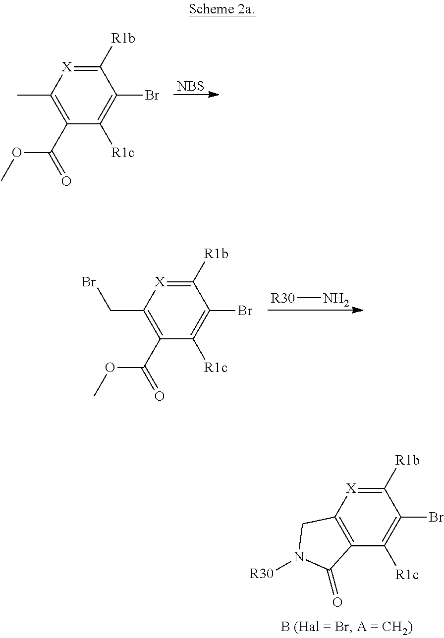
[NBS].C1([R1b])=[X]C(C)=C(C(=O)OC)C([R1c])=C1Br.[R30]N.C1([R1b])=[X]C(CBr)=C(C(=O)OC)C([R1c])=C1Br.C1([R1b])=[X]C2=C(C([R1c])=C1Br)C(=O)N([R30])C2
